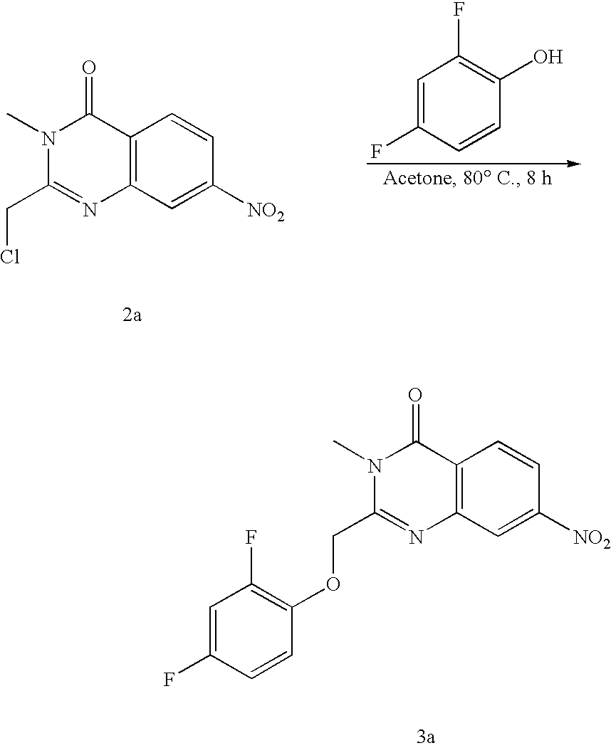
CN1C(COC2=C(F)C=C(F)C=C2)=NC2=C(C1=O)C=CC([NO2])=C2.CN1C(CCl)=NC2=C(C1=O)C=CC([NO2])=C2.C1=C(F)C=CC(O)=C1F
